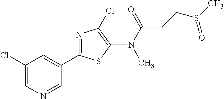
C1(C2=NC(Cl)=C(N(C(=O)CCS(C)=O)C)S2)=CC(Cl)=CN=C1
